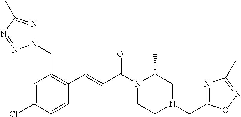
C1=C(Cl)C=CC(C=CC(N2CCN(CC3=NC(C)=NO3)CC2C)=O)=C1CN1N=C(C)N=N1
